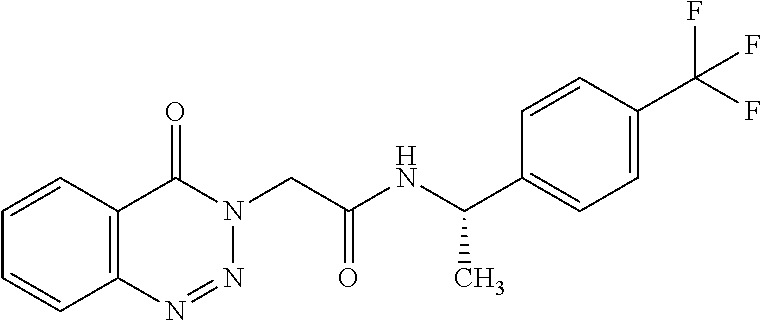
C12=C(N=NN(CC(NC(C3=CC=C(C(F)(F)F)C=C3)C)=O)C1=O)C=CC=C2
